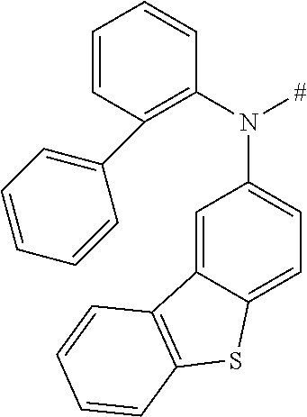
C1=CC(C2=CC=CC=C2)=C(N([#])C2=CC=C3C(=C2)C2=C(S3)C=CC=C2)C=C1
